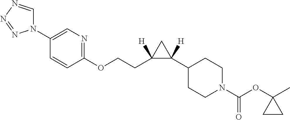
N1(C2=CN=C(OCCC3([H])C([H])(C4CCN(C(OC5(C)CC5)=O)CC4)C3)C=C2)C=NN=N1
